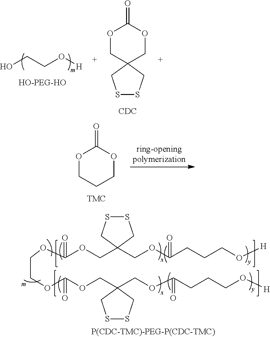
O1CCCOC1=O.OCCO[H].O1CC2(COC1=O)CSSC2.[CDC].O(C(OCC1(COC(CCCO[H])=O)CSSC1)=O)CCOC(OCC1(COC(CCCO[H])=O)CSSC1)=O
